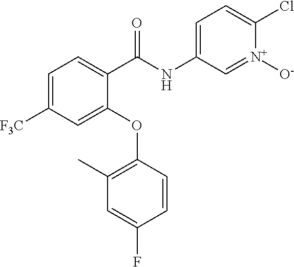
C1(C(NC2=CC=C(Cl)[N+]([O-])=C2)=O)=CC=C([F3C])C=C1OC1=C(C)C=C(F)C=C1
